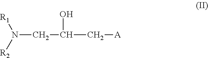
N(CC(C[A])O)([R2])[R1]
